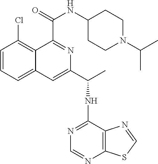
C1=CC=C2C(=C1Cl)C(C(=O)NC1CCN(C(C)C)CC1)=NC(C(C)NC1=NC=NC3=C1N=CS3)=C2
